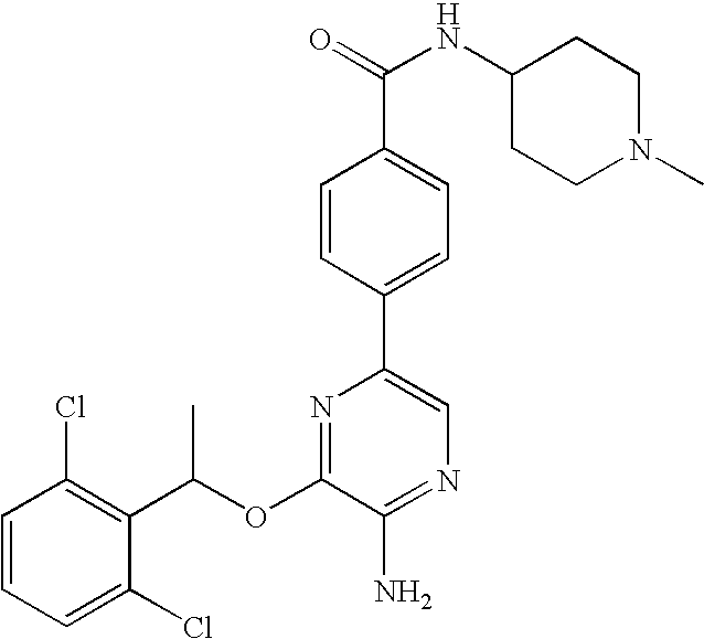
C1=CC(Cl)=C(C(OC2=NC(C3=CC=C(C(NC4CCN(C)CC4)=O)C=C3)=CN=C2N)C)C(Cl)=C1
